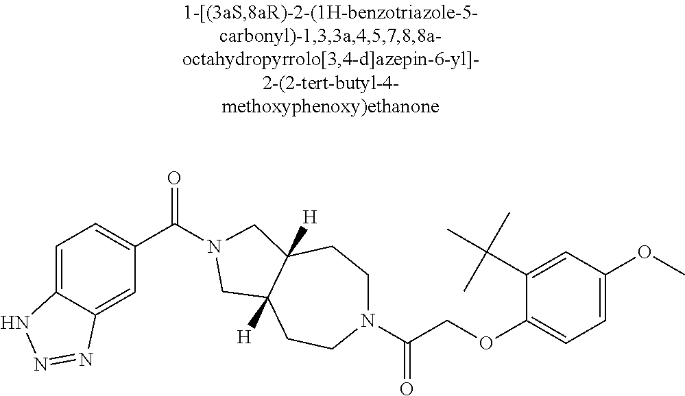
C1=C2C(=CC(C(=O)N3CC4([H])CCN(C(COC5=CC=C(OC)C=C5C(C)(C)C)=O)CCC4([H])C3)=C1)N=NN2
